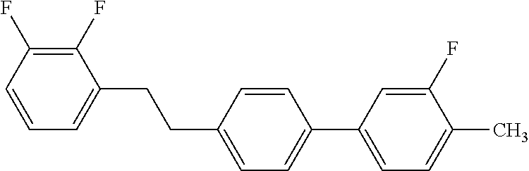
C1(F)=C(F)C=CC=C1CCC1=CC=C(C2=CC=C(C)C(F)=C2)C=C1
